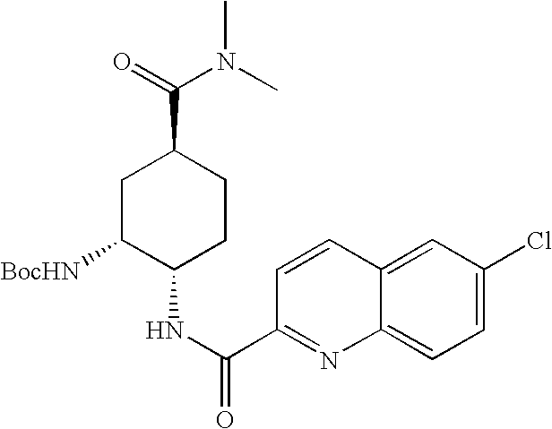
C1C([BocHN])C(NC(=O)C2=NC3=CC=C(Cl)C=C3C=C2)CCC1C(=O)N(C)C
